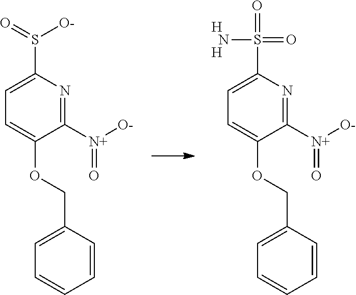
C1(OCC2=CC=CC=C2)=CC=C(S(=O)(=O)N)N=C1[N+]([O-])=O.[H].[H].C1(OCC2=CC=CC=C2)=CC=C(S(=O)[O-])N=C1[N+]([O-])=O
